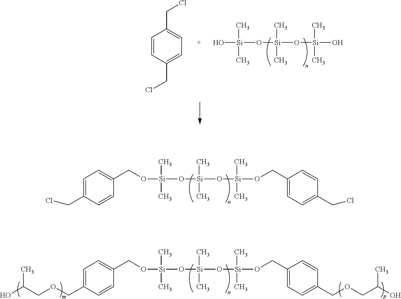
C(C1=CC=C(CO[Si](O[Si](O[Si](OCC2=CC=C(CCl)C=C2)(C)C)(C)C)(C)C)C=C1)Cl.O[Si](O[Si](O[Si](O)(C)C)(C)C)(C)C.C1=CC(CCl)=CC=C1CCl.CC(COCC1=CC=C(CO[Si](O[Si](O[Si](OCC2=CC=C(COCC(O)C)C=C2)(C)C)(C)C)(C)C)C=C1)O
